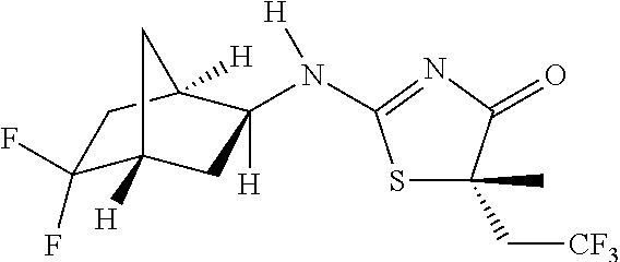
C1(F)(F)C2([H])CC(N([H])C3=NC(=O)C(C)(C[CF3])S3)([H])C([H])(C1)C2
